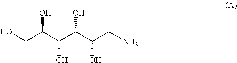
OCC(C(C(C(CN)O)O)O)O
